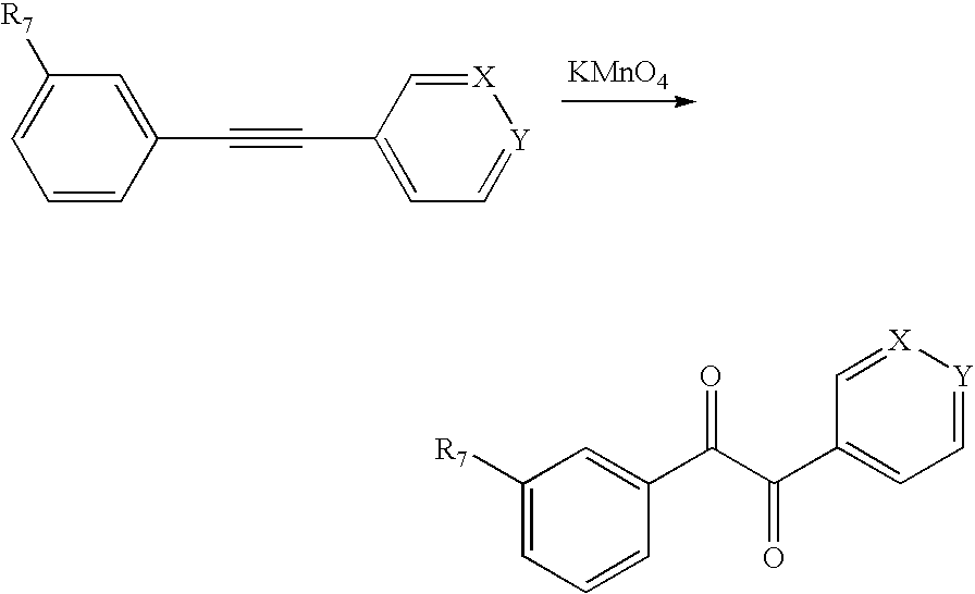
C1=C(C#CC2=CC=[Y][X]=C2)C=CC=C1[R7].[KMnO4].C1([R7])=CC=CC(C(C(C2=CC=[Y][X]=C2)=O)=O)=C1
